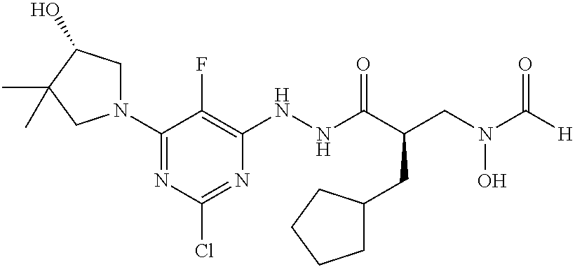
C1(N2CC(O)C(C)(C)C2)=NC(Cl)=NC(NNC(C(CN(C([H])=O)O)CC2CCCC2)=O)=C1F
